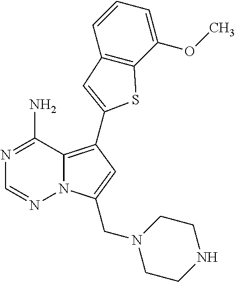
N12C(=C(C3=CC4=C(C(OC)=CC=C4)S3)C=C1CN1CCNCC1)C(N)=NC=N2
